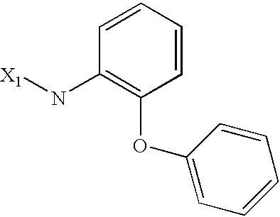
C1=CC=CC(OC2=CC=CC=C2)=C1N[X1]
